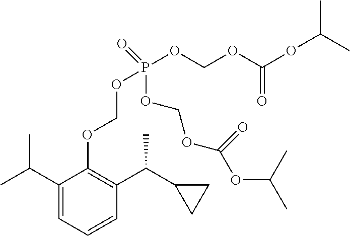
C1(C(C)C)=CC=CC(C(C2CC2)C)=C1OCOP(OCOC(OC(C)C)=O)(=O)OCOC(=O)OC(C)C
